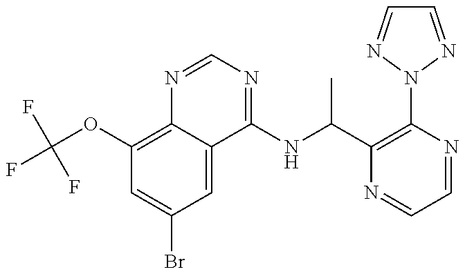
C1(OC(F)(F)F)=C2C(=CC(Br)=C1)C(NC(C1=C(N3N=CC=N3)N=CC=N1)C)=NC=N2
